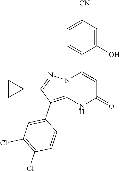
C1(O)=CC([CN])=CC=C1C1=CC(=O)NC2=C(C3=CC(Cl)=C(Cl)C=C3)C(C3CC3)=NN12
